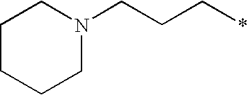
C1CCCN(CCC*)C1
